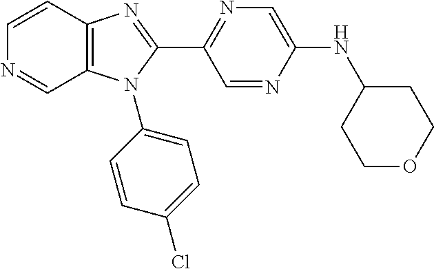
C12=C(C=CN=C1)N=C(C1=NC=C(NC3CCOCC3)N=C1)N2C1=CC=C(Cl)C=C1
